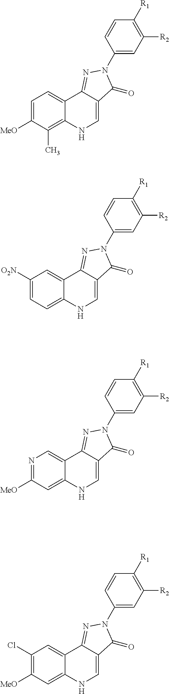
C1([O2N])=CC=C2C(=C1)C1=NN(C3=CC([R2])=C([R1])C=C3)C(=O)C1=CN2.N1=C([MeO])C=C2C(=C1)C1=NN(C3=CC([R2])=C([R1])C=C3)C(=O)C1=CN2.C1=C([MeO])C(C)=C2C(=C1)C1=NN(C3=CC([R2])=C([R1])C=C3)C(=O)C1=CN2.C1(Cl)=C([MeO])C=C2C(=C1)C1=NN(C3=CC([R2])=C([R1])C=C3)C(=O)C1=CN2
